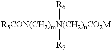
[R5CON(CH2)mN(CH2)nCO2M]([R6])[R7]
